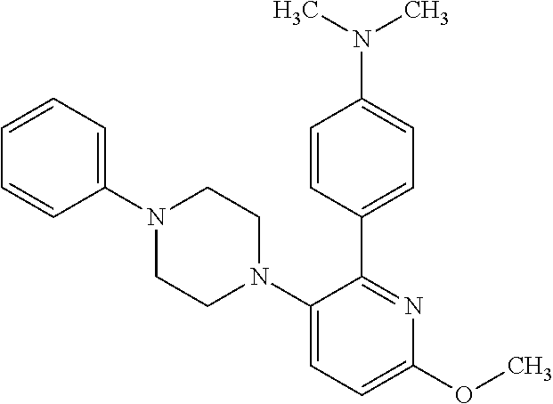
N1(C2=CC=CC=C2)CCN(C2=CC=C(OC)N=C2C2=CC=C(N(C)C)C=C2)CC1
